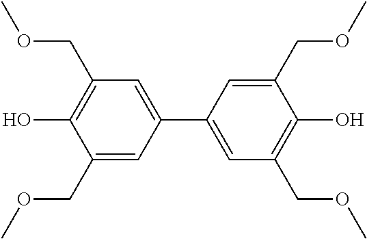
C1(COC)=CC(C2=CC(COC)=C(O)C(COC)=C2)=CC(COC)=C1O
